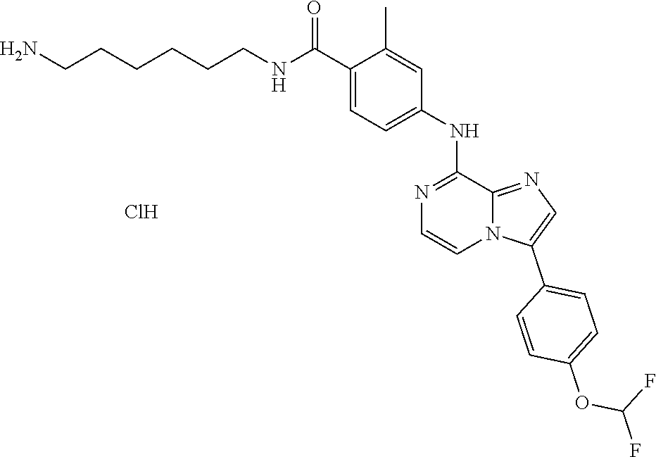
N12C(=NC=C1C1=CC=C(OC(F)F)C=C1)C(NC1=CC=C(C(NCCCCCCN)=O)C(C)=C1)=NC=C2.Cl
